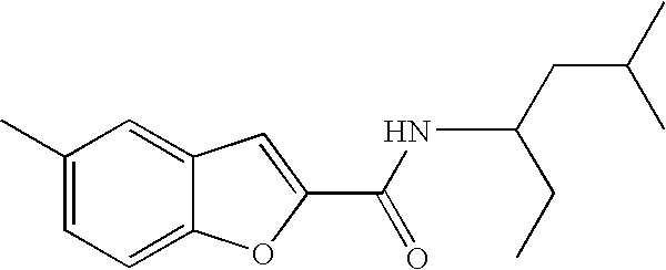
C1(C)=CC=C2C(=C1)C=C(C(=O)NC(CC(C)C)CC)O2
